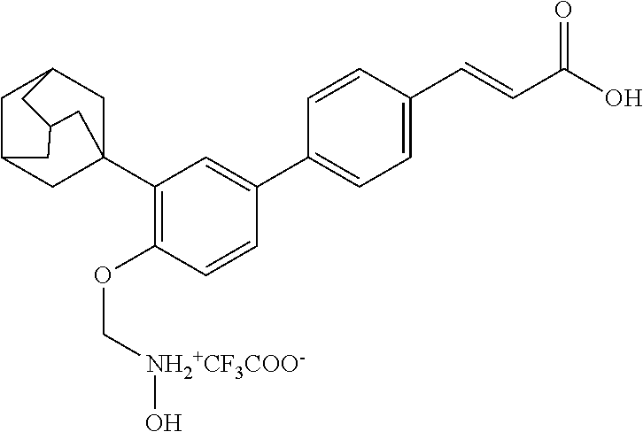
C1(C23CC4CC(C2)CC(C3)C4)=C(OC[NH2+CF3COO-]O)C=CC(C2=CC=C(C=CC(O)=O)C=C2)=C1
